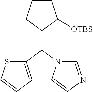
C12=C(C(C3C([OTBS])CCC3)N3C1=CN=C3)SC=C2
